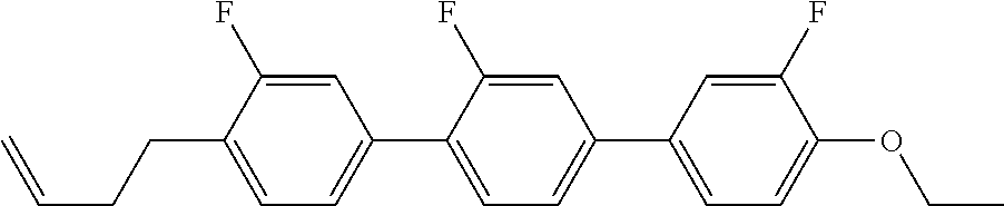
C1=C(F)C(CCC=C)=CC=C1C1=CC=C(C2=CC=C(OCC)C(F)=C2)C=C1F
